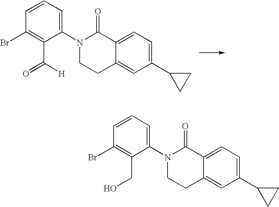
C1(C2CC2)=CC=C2C(=C1)CCN(C1=CC=CC(Br)=C1C(=O)[H])C2=O.C1(C2CC2)=CC=C2C(=C1)CCN(C1=CC=CC(Br)=C1CO)C2=O
